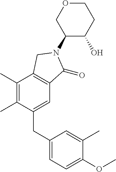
C1(N2C(=O)C3=C(C(C)=C(C)C(CC4=CC=C(OC)C(C)=C4)=C3)C2)C(O)CCOC1
